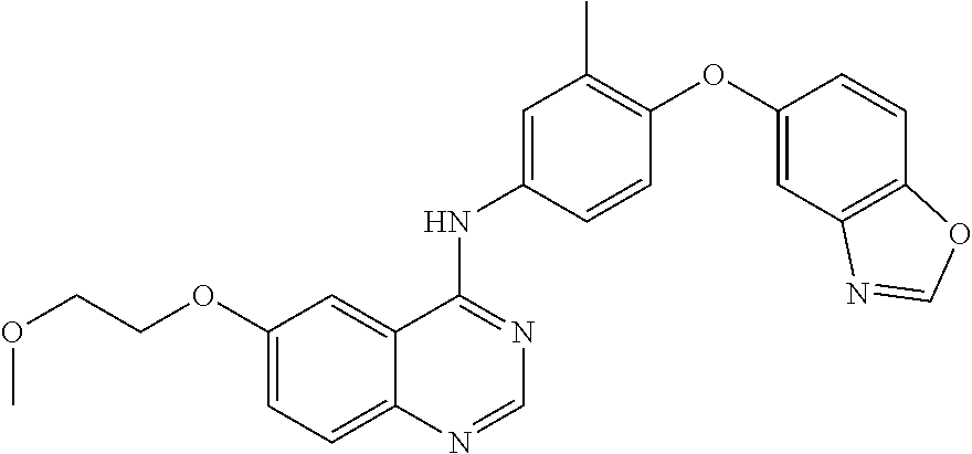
C1=NC2=CC=C(OCCOC)C=C2C(NC2=CC(C)=C(OC3=CC4=C(C=C3)OC=N4)C=C2)=N1
